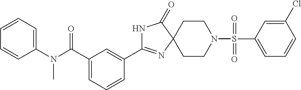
N1C(=O)C2(N=C1C1=CC(C(N(C3=CC=CC=C3)C)=O)=CC=C1)CCN(S(=O)(=O)C1=CC=CC(Cl)=C1)CC2
